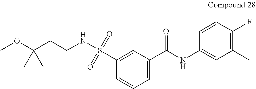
C1=CC=C(C(NC2=CC(C)=C(F)C=C2)=O)C=C1S(NC(CC(OC)(C)C)C)(=O)=O
